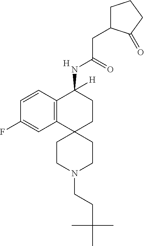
C12=C(C=CC(F)=C1)C(NC(CC1CCCC1=O)=O)([H])CCC21CCN(CCC(C)(C)C)CC1.[H]
